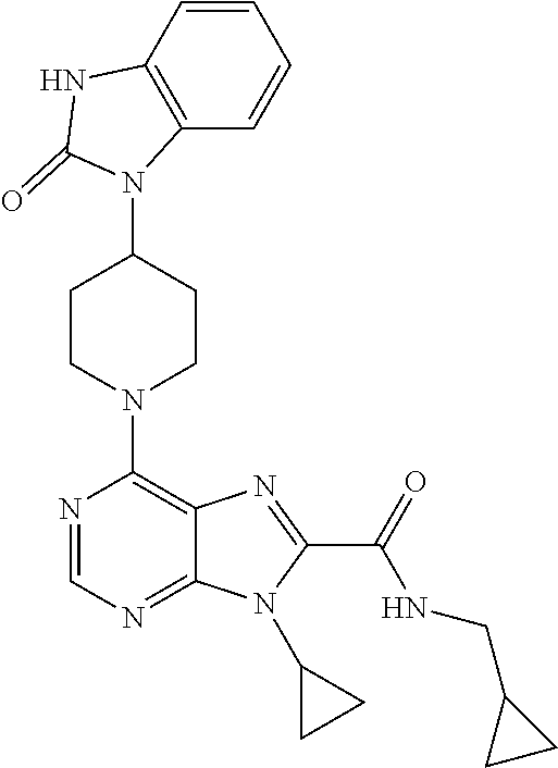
C12=C(C=CC=C1)N(C1CCN(C3=C4C(=NC=N3)N(C3CC3)C(C(=O)NCC3CC3)=N4)CC1)C(=O)N2
